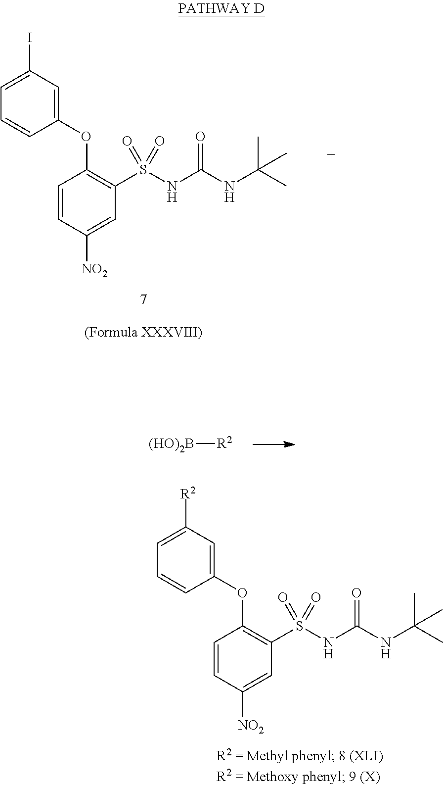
C1(OC2=C(S(NC(NC(C)(C)C)=O)(=O)=O)C=C([NO2])C=C2)=CC(I)=CC=C1.[(HO)2B][R2].C1(OC2=C(S(NC(NC(C)(C)C)=O)(=O)=O)C=C([NO2])C=C2)=CC([R2])=CC=C1
